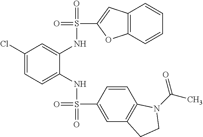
C1(Cl)=CC=C(NS(=O)(C2=CC3=C(C=C2)N(C(C)=O)CC3)=O)C(NS(=O)(C2=CC3=C(O2)C=CC=C3)=O)=C1
